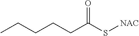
C(C(S[NAC])=O)CCCC
